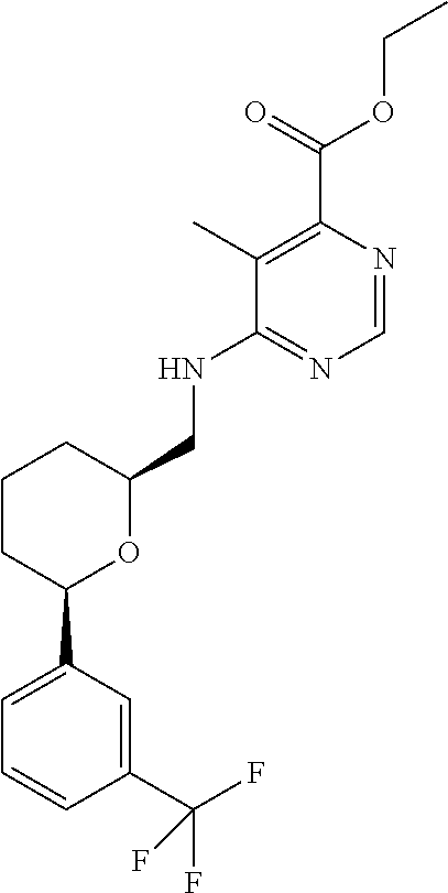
C1(C(F)(F)F)=CC(C2OC(CNC3=NC=NC(C(=O)OCC)=C3C)CCC2)=CC=C1
